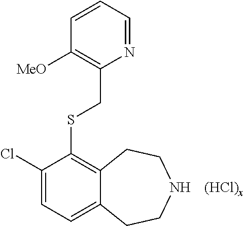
C1=CC=NC(CSC2=C3C(=CC=C2Cl)CCNCC3)=C1[MeO]
